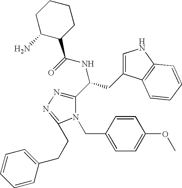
C1(C(CC2=CNC3=C2C=CC=C3)NC(=O)C2CCCCC2N)=NN=C(CCC2=CC=CC=C2)N1CC1=CC=C(OC)C=C1
